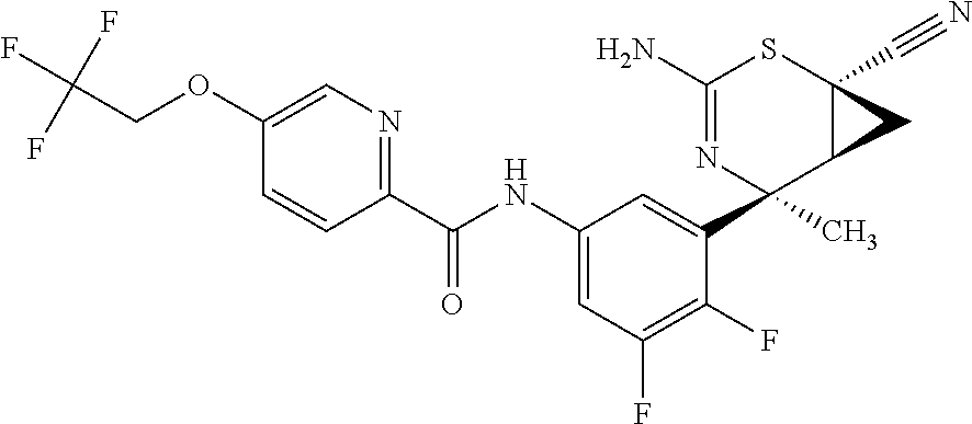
C1(OCC(F)(F)F)=CN=C(C(NC2=CC(F)=C(F)C(C3(C)C4C(C#N)(SC(N)=N3)C4)=C2)=O)C=C1
